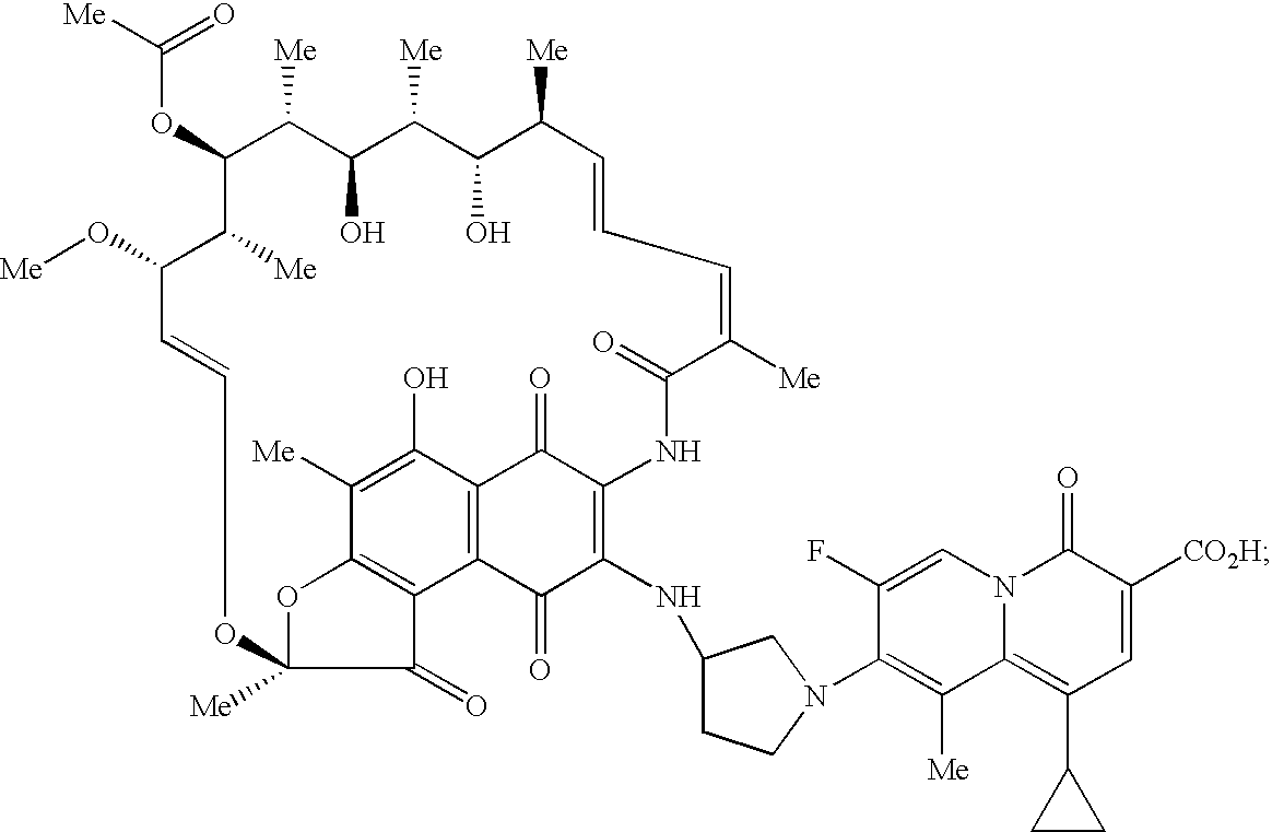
C(OC1C([Me])C(O)C([Me])C(O)C([Me])C=CC=C([Me])C(=O)NC2=C(NC3CCN(C4=C([Me])C5=C(C6CC6)C=C([CO2H])C(=O)N5C=C4F)C3)C(=O)C3=C(C2=O)C(O)=C([Me])C2=C3C(=O)C([Me])(O2)OC=CC(O[Me])C1[Me])([Me])=O
